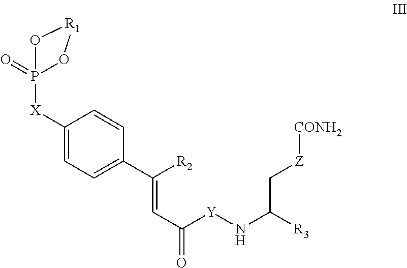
C1([X]P2(=O)O[R1]O2)=CC=C(C([R2])=CC([Y]NC([R3])C[Z][CONH2])=O)C=C1
